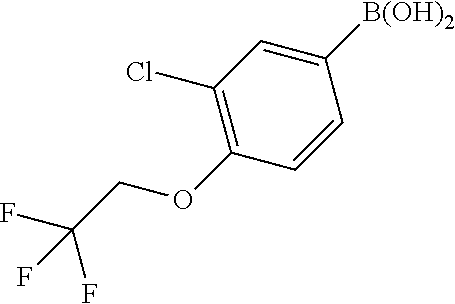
C1([B(OH)2])=CC(Cl)=C(OCC(F)(F)F)C=C1
